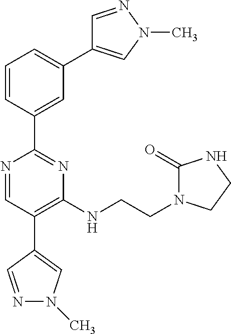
C1=CC(C2=NC(NCCN3C(=O)NCC3)=C(C3=CN(C)N=C3)C=N2)=CC(C2=CN(C)N=C2)=C1
